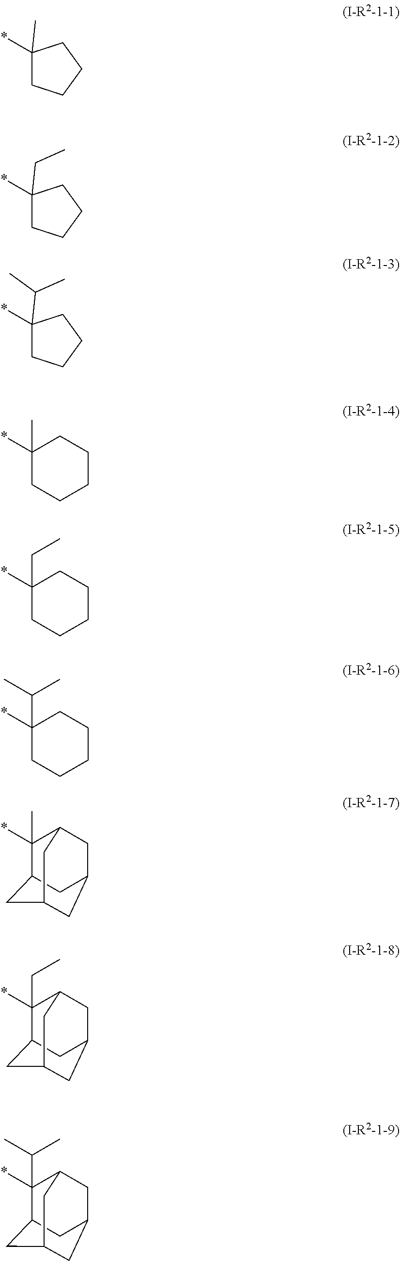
C1(*)(C)CCCC1.C1(*)(CC)CCCC1.C1(*)(C(C)C)CCCC1.C1(*)(C)CCCCC1.C1(*)(CC)CCCCC1.C1(*)(C(C)C)CCCCC1.*C1(C)C2CC3CC(CC1C3)C2.*C1(CC)C2CC3CC(CC1C3)C2.*C1(C(C)C)C2CC3CC(CC1C3)C2
